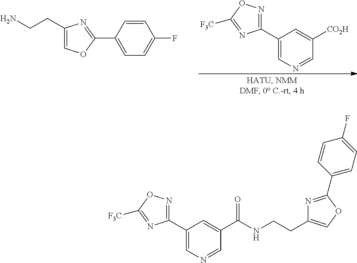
C1(C2=NOC([F3C])=N2)=CN=CC([CO2H])=C1.C1=CC(C2=NC(CCN)=CO2)=CC=C1F.C1(C2=NOC([F3C])=N2)=CN=CC(C(NCCC2=COC(C3=CC=C(F)C=C3)=N2)=O)=C1
